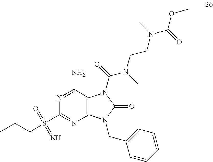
N1=C(N)C2=C(N=C1S(CCC)(=O)=N)N(CC1=CC=CC=C1)C(=O)N2C(=O)N(C)CCN(C(OC)=O)C
